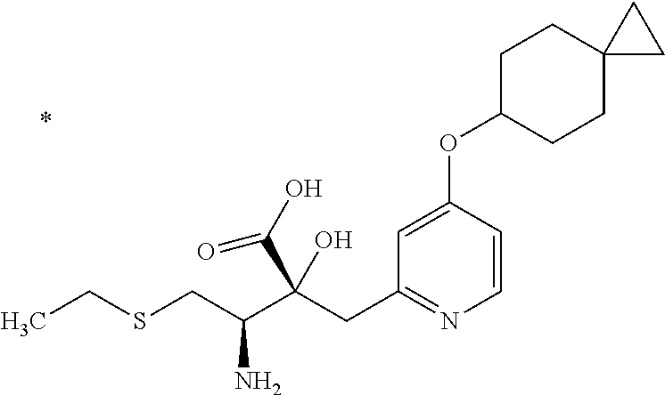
C1=CC(OC2CCC3(CC2)CC3)=CC(CC(C(CSCC)N)(C(O)=O)O)=N1
